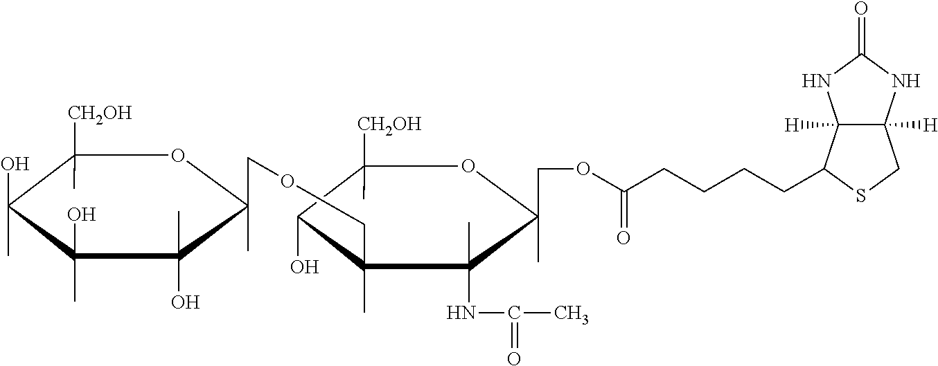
C(CCCCC1C2([H])C([H])(CS1)NC(=O)N2)(=O)OCC1(C)C(C)(NC(=O)C)C(C)(COCC2(C)C(C)(O)C(C)(O)C(O)(C)C([CH2OH])(C)O2)C(O)C([CH2OH])(C)O1
